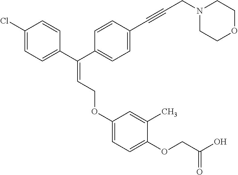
C(=C(C1=CC=C(Cl)C=C1)C1=CC=C(C#CCN2CCOCC2)C=C1)COC1=CC=C(OCC(O)=O)C(C)=C1
